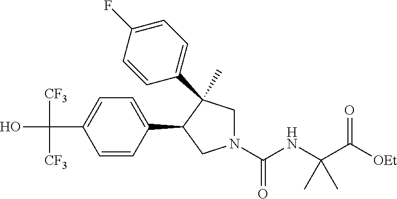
C(C1=CC=C(C2CN(C(NC(C(=O)[OEt])(C)C)=O)CC2(C)C2=CC=C(F)C=C2)C=C1)(O)([CF3])[CF3]
